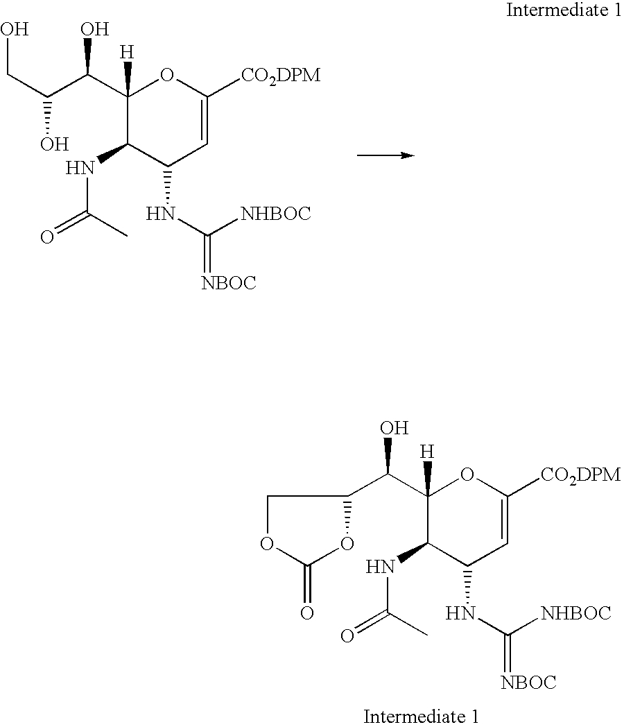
C1(C(C(CO)O)O)([H])C(NC(C)=O)C(NC([NHBOC])=[NBOC])C=C([CO2DPM])O1.C1([H])(C(O)C2COC(=O)O2)C(NC(C)=O)C(NC([NHBOC])=[NBOC])C=C([CO2DPM])O1
